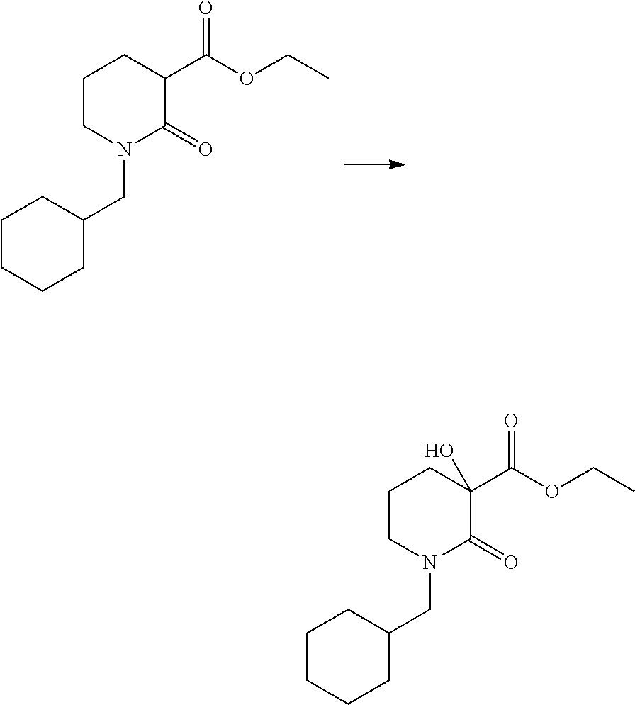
C1CN(CC2CCCCC2)C(=O)C(C(OCC)=O)C1.C1CN(CC2CCCCC2)C(=O)C(C(OCC)=O)(O)C1
